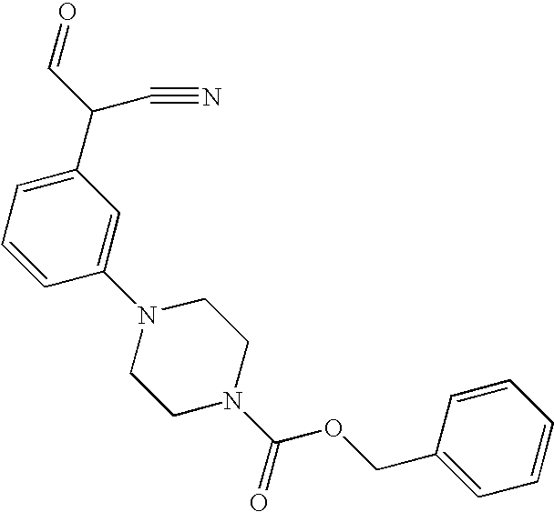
C1(C(C#N)C=O)=CC=CC(N2CCN(C(=O)OCC3=CC=CC=C3)CC2)=C1
